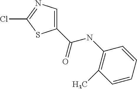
C1(C(NC2=C(C)C=CC=C2)=O)=CN=C(Cl)S1
